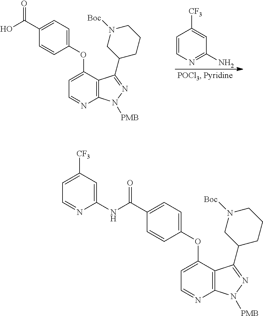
C1(C(O)=O)=CC=C(OC2=CC=NC3=C2C(C2CCCN([Boc])C2)=NN3[PMB])C=C1.C1=CN=C(N)C=C1[CF3].C1(C(NC2=CC([CF3])=CC=N2)=O)=CC=C(OC2=CC=NC3=C2C(C2CCCN([Boc])C2)=NN3[PMB])C=C1
